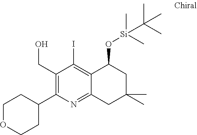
C1(CO)=C(C2CCOCC2)N=C2C(=C1I)C(O[Si](C)(C)C(C)(C)C)CC(C)(C)C2
